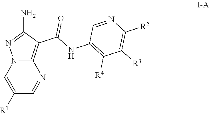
N12C(=C(C(NC3=C([R4])C([R3])=C([R2])N=C3)=O)C(N)=N1)N=CC([R1])=C2
